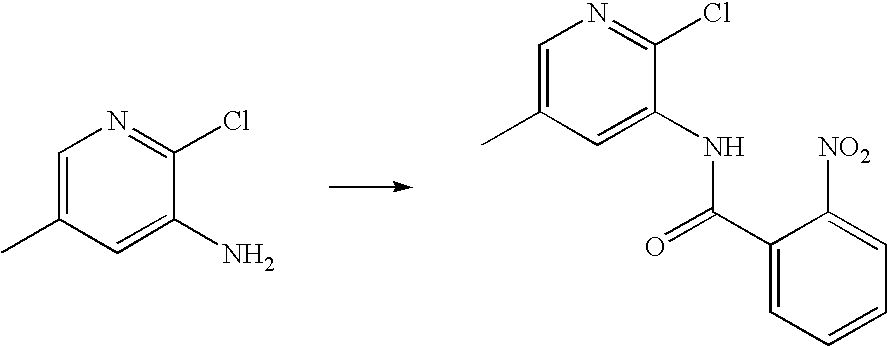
C1=C(C)C=C(N)C(Cl)=N1.C1=C(C)C=C(NC(=O)C2=CC=CC=C2[NO2])C(Cl)=N1
